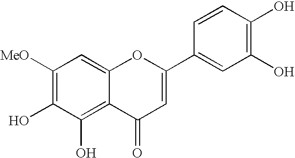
[MeO]C1=C(O)C(O)=C2C(=C1)OC(C1=CC(O)=C(O)C=C1)=CC2=O
